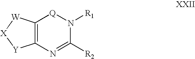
C12=C(N=C([R2])N([R1])[Q]1)[Y][X][W]2
